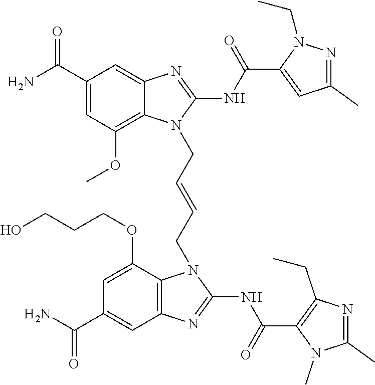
NC(C1=CC(OC)=C2C(=C1)N=C(NC(=O)C1=CC(C)=NN1CC)N2CC=CCN1C2=C(C=C(C(N)=O)C=C2OCCCO)N=C1NC(=O)C1=C(CC)N=C(C)N1C)=O
